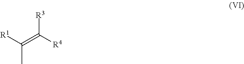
[R1]C(C)=C([R4])[R3]
